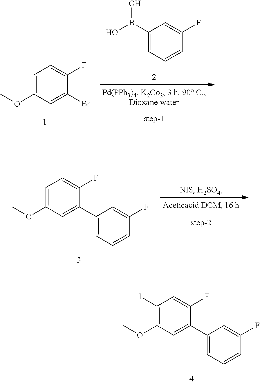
C1=C(OC)C=C(Br)C(F)=C1.C1(B(O)O)=CC=CC(F)=C1.C1=C(OC)C=C(C2=CC=CC(F)=C2)C(F)=C1.C1(I)=C(OC)C=C(C2=CC=CC(F)=C2)C(F)=C1
